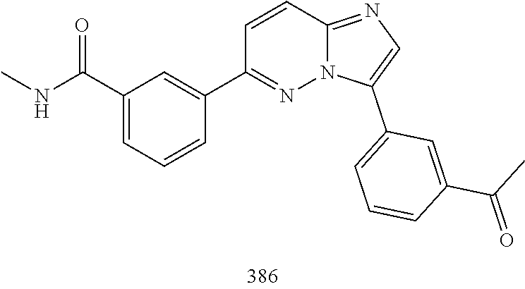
C1(C2=CC(C(NC)=O)=CC=C2)=NN2C(=NC=C2C2=CC=CC(C(C)=O)=C2)C=C1
